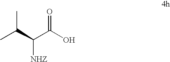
CC(C(C(O)=O)[NHZ])C
